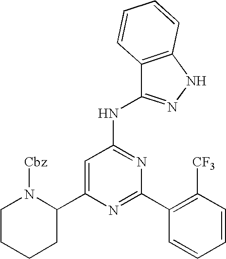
C1=C(C2N([Cbz])CCCC2)N=C(C2=C([CF3])C=CC=C2)N=C1NC1=NNC2=C1C=CC=C2
